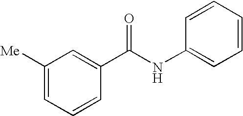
C1([Me])=CC=CC(C(NC2=CC=CC=C2)=O)=C1
